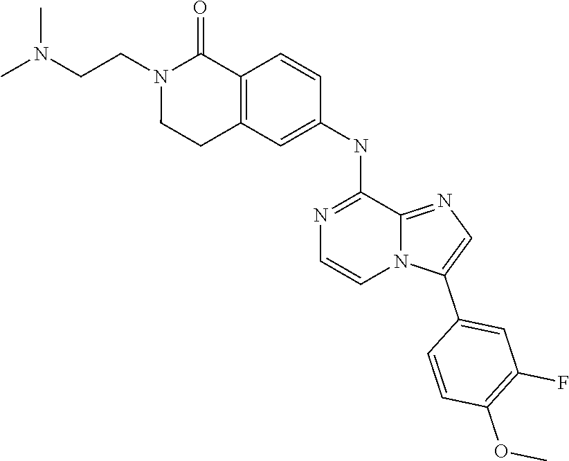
C(CN1C(=O)C2=C(C=C(NC3=NC=CN4C3=NC=C4C3=CC(F)=C(OC)C=C3)C=C2)CC1)N(C)C
